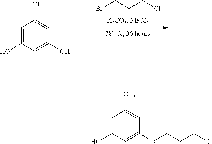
BrCCCCl.C1=C(O)C=C(O)C=C1C.C1=C(O)C=C(OCCCCl)C=C1C
